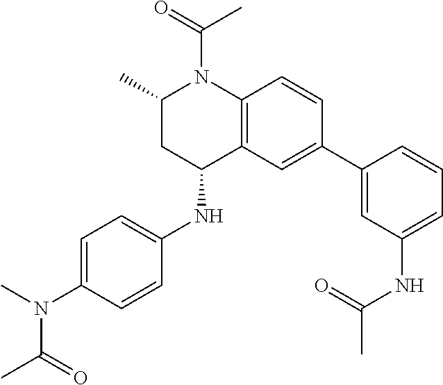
C1(C)CC(NC2=CC=C(N(C(=O)C)C)C=C2)C2=C(N1C(C)=O)C=CC(C1=CC(NC(=O)C)=CC=C1)=C2
